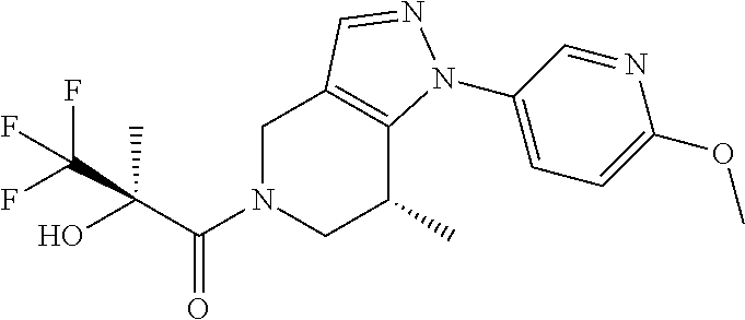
C1N(C(C(O)(C)C(F)(F)F)=O)CC(C)C2=C1C=NN2C1=CC=C(OC)N=C1
